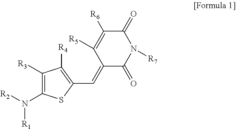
C1([R3])=C(N([R2])[R1])SC(C=C2C(=O)N([R7])C(=O)C([R6])=C2[R5])=C1[R4]
